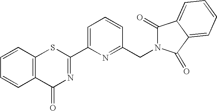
C1=C(C2=NC(=O)C3=C(S2)C=CC=C3)N=C(CN2C(=O)C3=CC=CC=C3C2=O)C=C1
